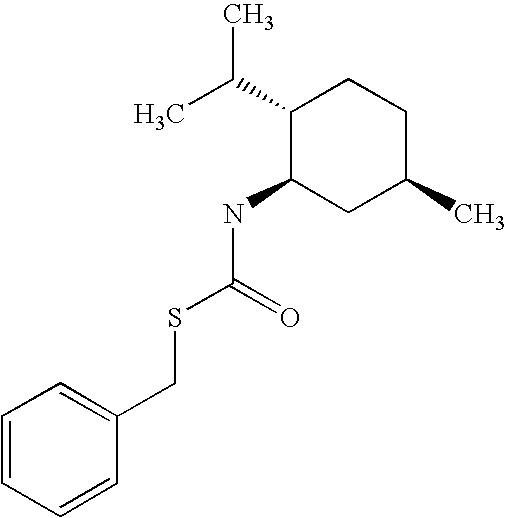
C(NC1CC(C)CCC1C(C)C)(SCC1=CC=CC=C1)=O
